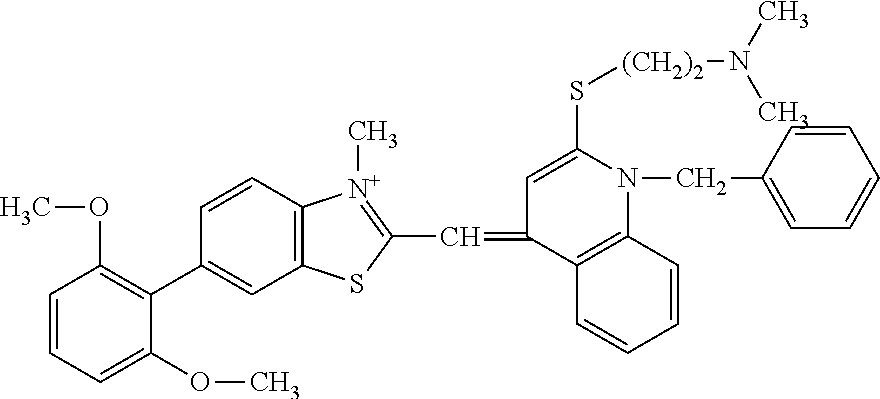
C1(C2=C(OC)C=CC=C2OC)=CC2=C(C=C1)[N+](C)=C(C=C1C=C(S[(CH2)2]N(C)C)N(CC3=CC=CC=C3)C3=C1C=CC=C3)S2
